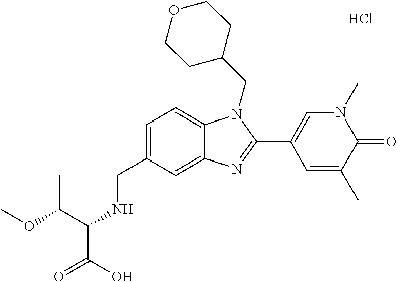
Cl.C(C1=CC=C2C(=C1)N=C(C1=CN(C)C(=O)C(C)=C1)N2CC1CCOCC1)NC(C(O)=O)C(OC)C
